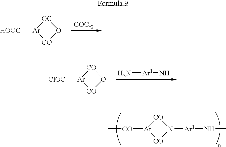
[Ar]1([HOOC])[CO]O[OC]1.[COCl2].[Ar]1([ClOC])[CO]O[CO]1.[Ar1](N)N.[Ar]1([CO]C)[CO]N([Ar1]NC)[CO]1
